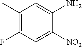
C1(C)=C(F)C=C([NO2])C(N)=C1
